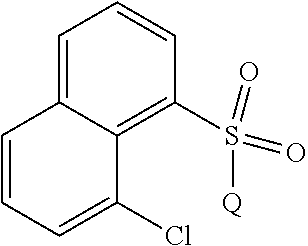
C1=C2C(=C(S(=O)(=O)[Q])C=C1)C(Cl)=CC=C2
